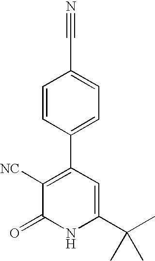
C(C1=CC=C(C2=C([NC])C(=O)NC(C(C)(C)C)=C2)C=C1)#N
